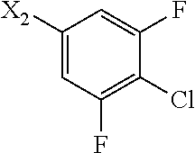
C1([X2])=CC(F)=C(Cl)C(F)=C1
